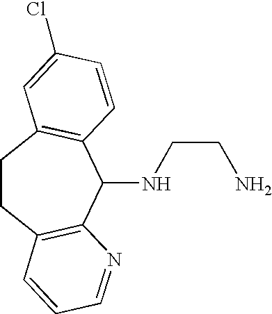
C1CC2=C(C(NCCN)C3=C1C=C(Cl)C=C3)N=CC=C2
